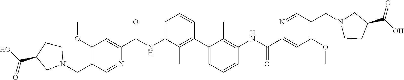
C1(OC)=C(CN2CCC(C(=O)O)C2)C=NC(C(NC2=CC=CC(C3=CC=CC(NC(C4=CC(OC)=C(CN5CCC(C(=O)O)C5)C=N4)=O)=C3C)=C2C)=O)=C1
